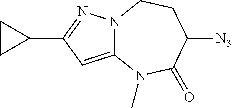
C12=CC(C3CC3)=NN1CCC([N3])C(=O)N2C
